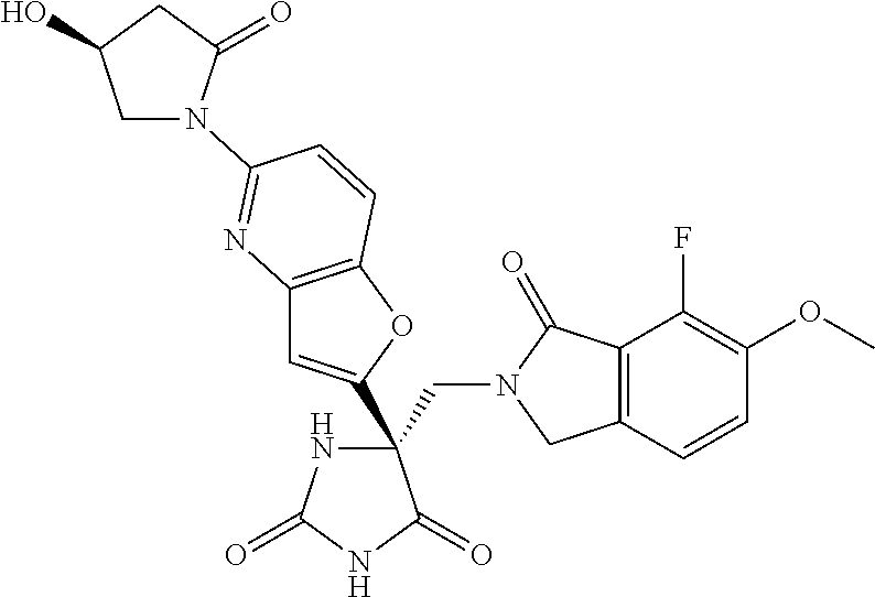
C(C1(C2=CC3=C(O2)C=CC(N2CC(O)CC2=O)=N3)NC(=O)NC1=O)N1CC2=C(C1=O)C(F)=C(OC)C=C2
